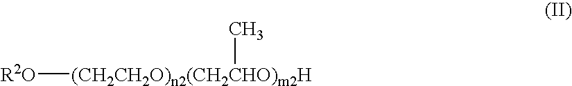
[R2O][(CH2CH2O)n2(CH2CHO)m2H]C
